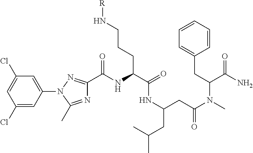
C1(Cl)=CC(N2C(C)=NC(C(NC(C(=O)NC(CC(C)C)CC(N(C)C(CC3=CC=CC=C3)C(N)=O)=O)CCCN[R])=O)=N2)=CC(Cl)=C1
